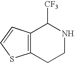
C12=C(CCNC1[CF3])SC=C2
